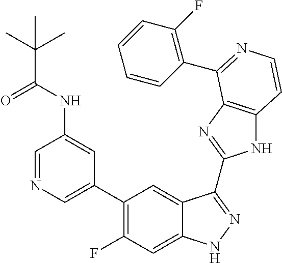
C1=C(C2=C(F)C=C3C(=C2)C(C2=NC4=C(N2)C=CN=C4C2=C(F)C=CC=C2)=NN3)C=C(NC(=O)C(C)(C)C)C=N1
